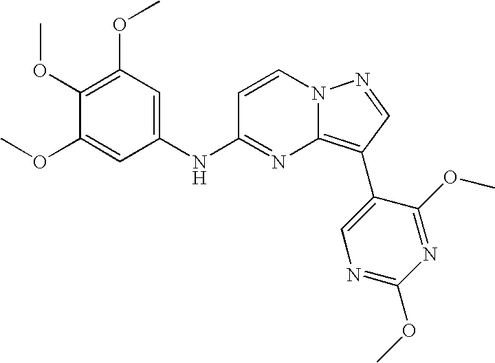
C1(OC)=C(OC)C=C(NC2=NC3=C(C4=CN=C(OC)N=C4OC)C=NN3C=C2)C=C1OC
